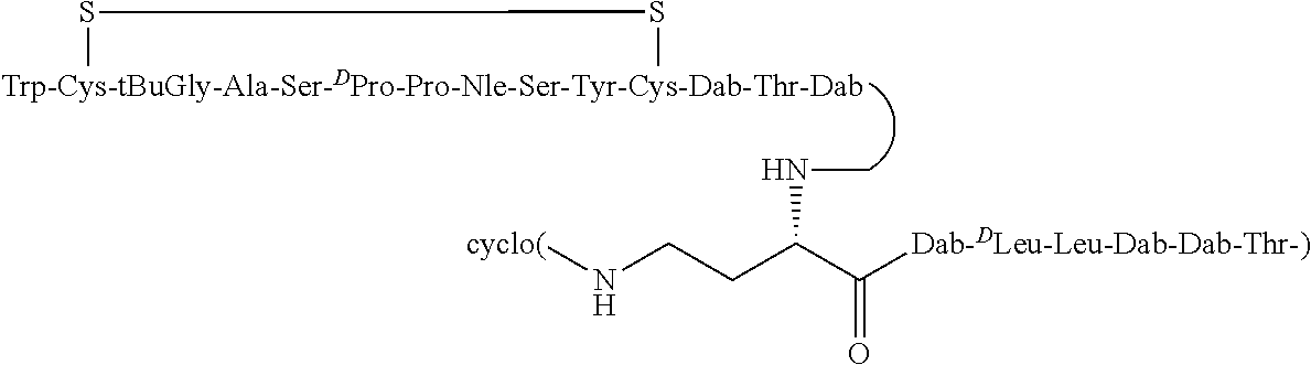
[cyclo(]NCCC(C([Dab-DLeu-Leu-Dab-Dab-Thr-)])=O)NC.[Trp-Cys-tBuGly-Ala-Ser-DPro-Pro-Nle-Ser-Tyr-Cys-Dab-Thr-Dab]1SS1
